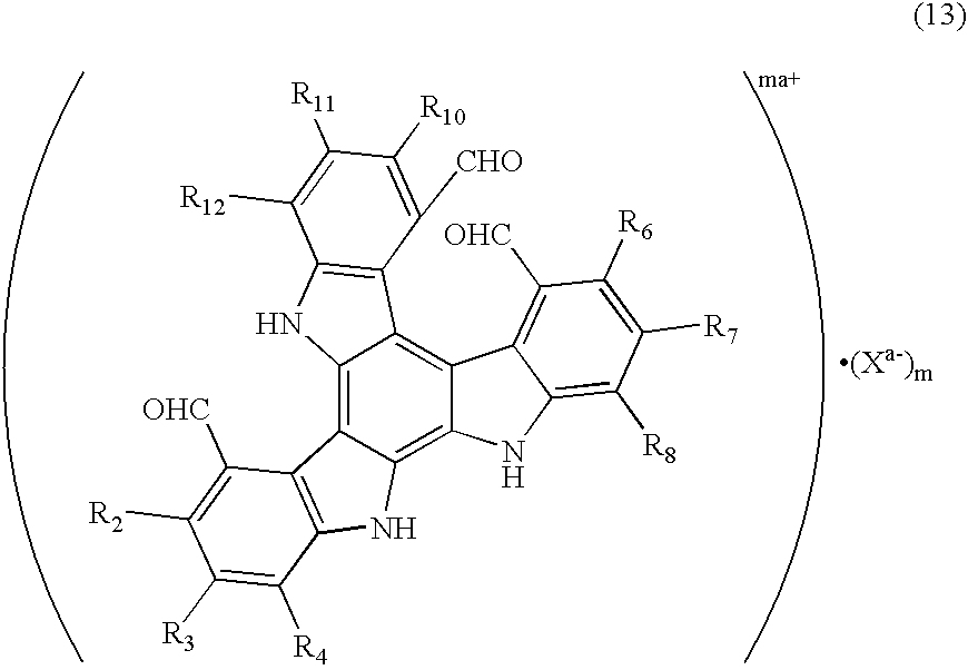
C12=C3C(=C4C(=C1C1=C(N2)C([R12])=C([R11])C([R10])=C1[CHO])C1=C([OHC])C([R6])=C([R7])C([R8])=C1N4)NC1=C3C([OHC])=C([R2])C([R3])=C1[R4]
